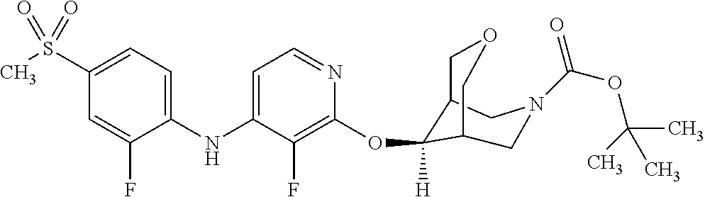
C1(NC2=CC=NC(OC3([H])C4COCC3CN(C(OC(C)(C)C)=O)C4)=C2F)=CC=C(S(C)(=O)=O)C=C1F
